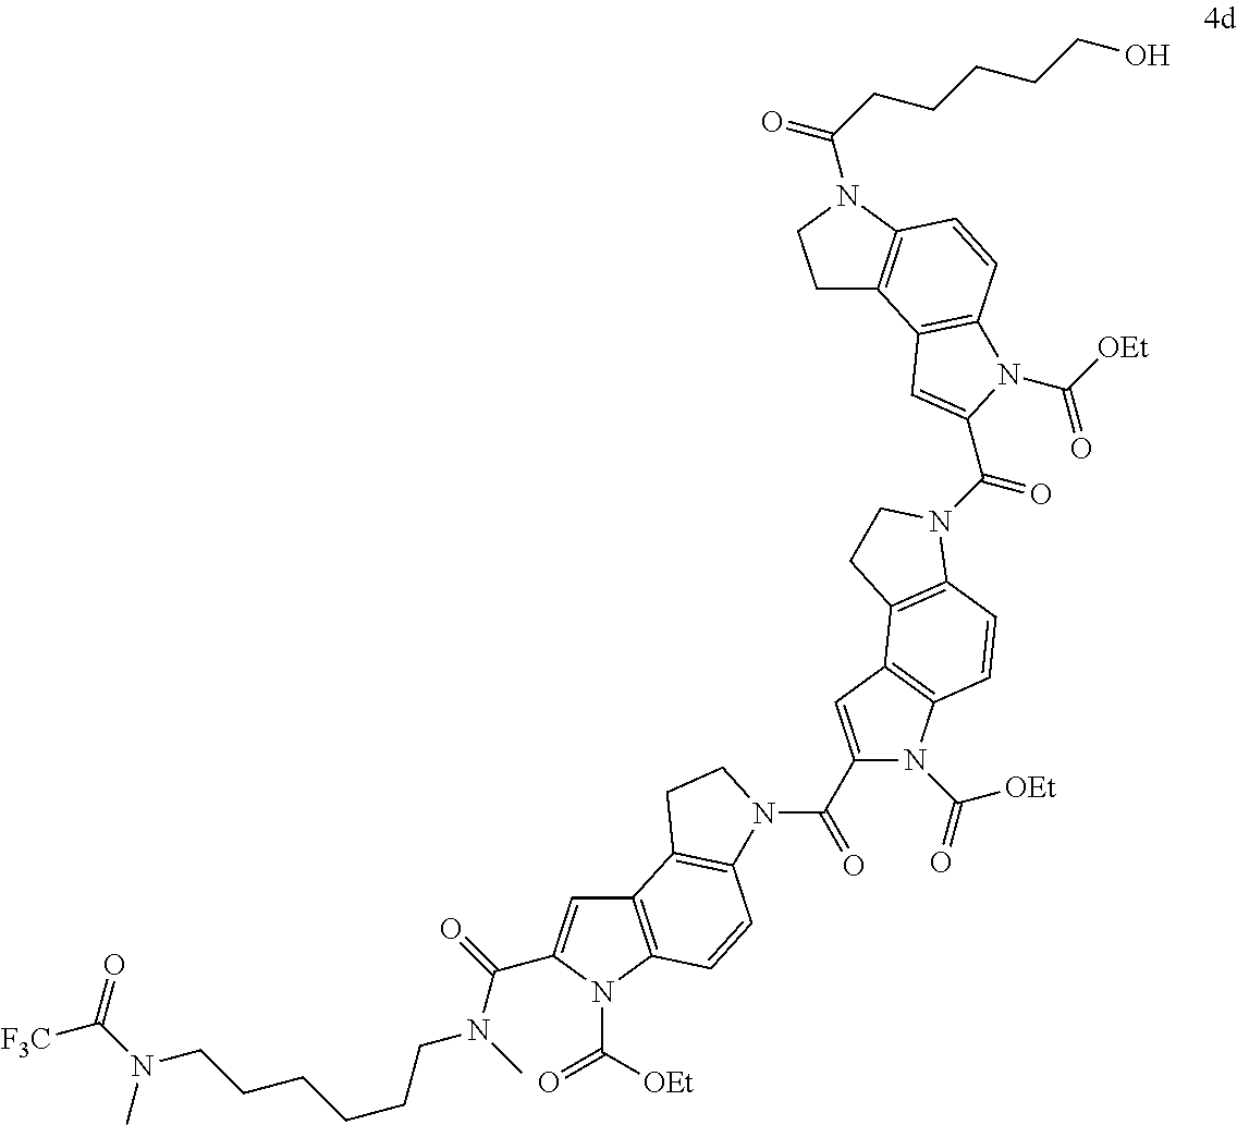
C12=C(N(C([OEt])=O)C(C(=O)N(C)CCCCCCN(C([F3C])=O)C)=C1)C=CC1=C2CCN1C(C1=CC2=C(N1C(=O)[OEt])C=CC1=C2CCN1C(=O)C1=CC2=C(C=CC3=C2CCN3C(CCCCCO)=O)N1C([OEt])=O)=O
